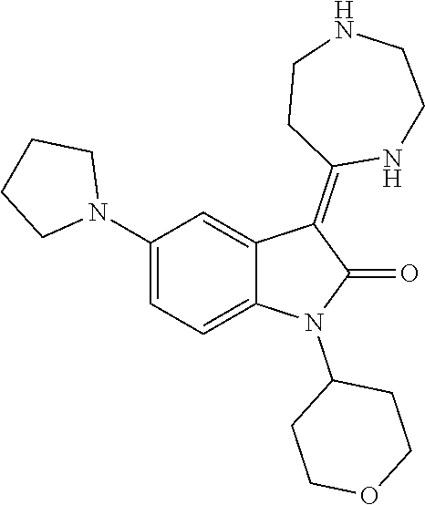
C1(N2CCCC2)=CC=C2C(=C1)C(=C1NCCNCC1)C(=O)N2C1CCOCC1
